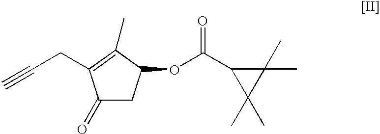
C1(=O)CC(OC(C2C(C)(C)C2(C)C)=O)C(C)=C1CC#C
